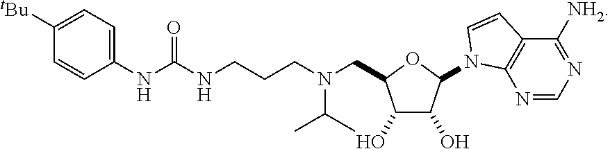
C(NCCCN(CC1C(O)C(O)C(N2C3=C(C([NH2])=NC=N3)C=C2)O1)C(C)C)(NC1=CC=C([tBu])C=C1)=O
